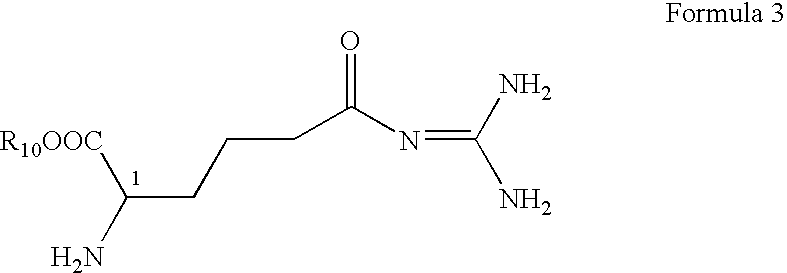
[R10OOC]C(N)CCCC(N=C(N)N)=O
